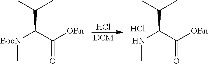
[BocN](C(C([OBn])=O)C(C)C)C.[DCM].Cl.N(C(C([OBn])=O)C(C)C)C.Cl
